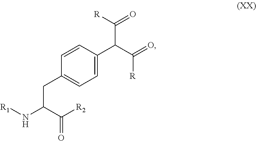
C(C1=CC=C(C(C(=O)[R])C([R])=O)C=C1)C(C([R2])=O)N[R1]
